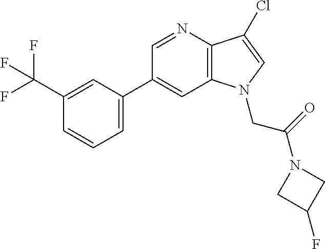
C1(C2=CC=CC(C(F)(F)F)=C2)=CC2=C(C(Cl)=CN2CC(N2CC(F)C2)=O)N=C1
